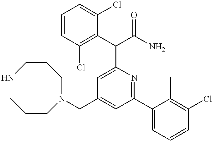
N1(CC2=CC(C3=CC=CC(Cl)=C3C)=NC(C(C3=C(Cl)C=CC=C3Cl)C(N)=O)=C2)CCCNCCC1
